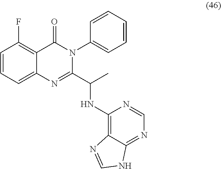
C1=CC=C2C(=C1F)C(=O)N(C1=CC=CC=C1)C(C(NC1=C3C(=NC=N1)NC=N3)C)=N2
